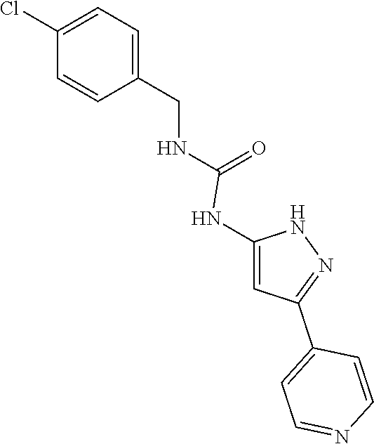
C1=C(CNC(=O)NC2=CC(C3=CC=NC=C3)=NN2)C=CC(Cl)=C1
